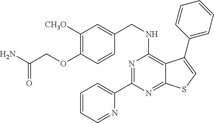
C1(C2=NC(NCC3=CC([CH3O])=C(OCC(N)=O)C=C3)=C3C(=N2)SC=C3C2=CC=CC=C2)=CC=CC=N1
